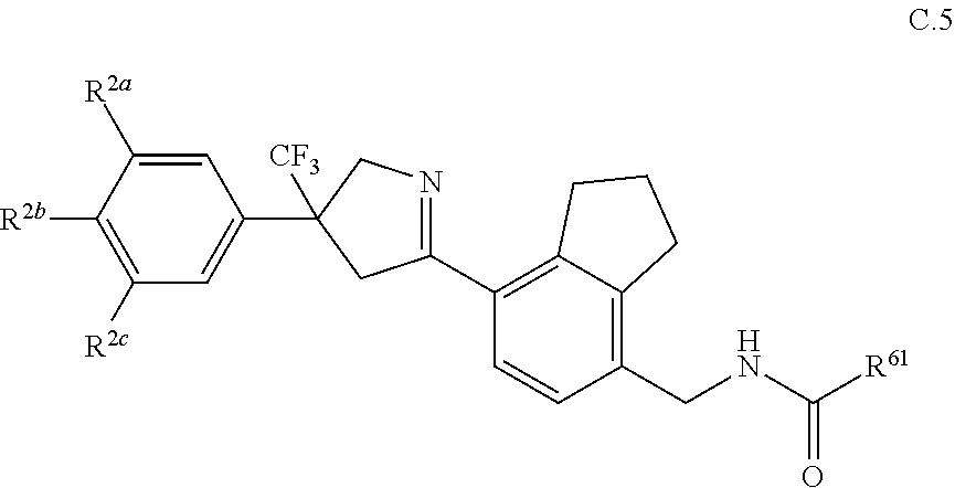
C1=C([R2a])C([R2b])=C([R2c])C=C1C1([CF3])CN=C(C2=C3C(=C(CNC([R61])=O)C=C2)CCC3)C1
